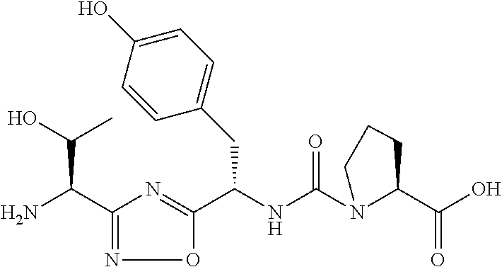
C1(C(C(C)O)N)=NOC(C(NC(N2C(C(O)=O)CCC2)=O)CC2=CC=C(O)C=C2)=N1
